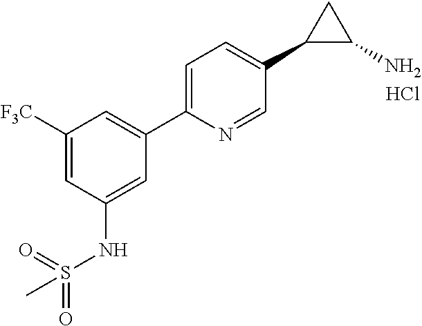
C1([F3C])=CC(NS(=O)(=O)C)=CC(C2=CC=C(C3C(N)C3)C=N2)=C1.Cl
